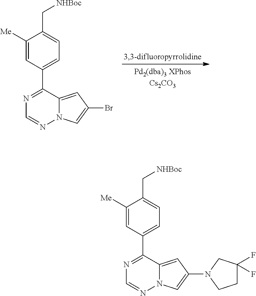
C1([Me])=CC(C2=NC=NN3C2=CC(N2CCC(F)(F)C2)=C3)=CC=C1C[NHBoc].C1([Me])=CC(C2=NC=NN3C2=CC(Br)=C3)=CC=C1C[NHBoc]
